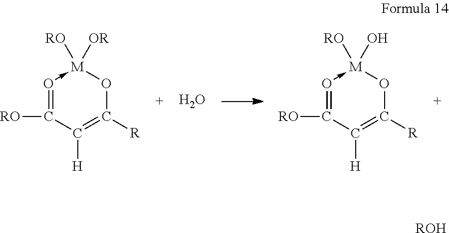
O.O1->[M]([RO])([OR])OC([R])=C([H])C=1[RO].O1->[M]([RO])(O)OC([R])=C([H])C=1[RO].[ROH]
